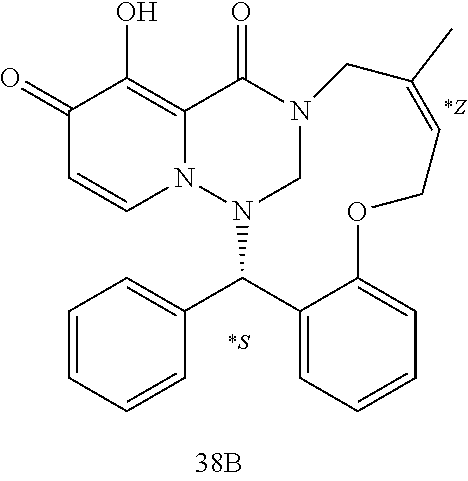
N12CN(C(C3=CC=CC=C3)C3=CC=CC=C3OCC=C(C)C1)N1C=CC(=O)C(O)=C1C2=O
